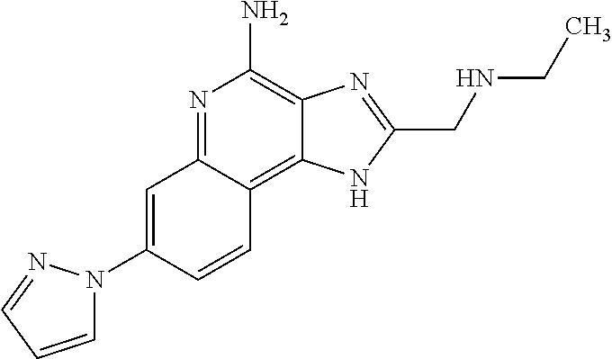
C1=C(N2C=CC=N2)C=CC2=C3C(=C(N)N=C12)N=C(CNCC)N3
